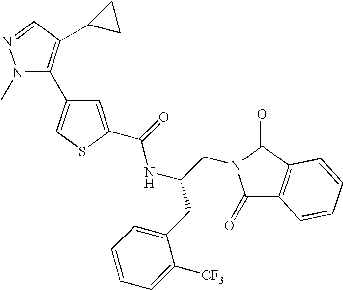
C1=C(C(=O)NC(CN2C(=O)C3=C(C2=O)C=CC=C3)CC2=CC=CC=C2[CF3])SC=C1C1=C(C2CC2)C=NN1C
